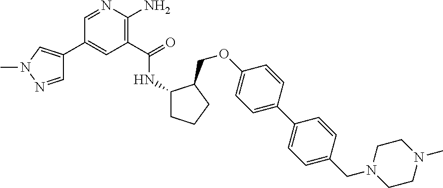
C1(C2=CN(C)N=C2)=CC(C(=O)NC2CCCC2COC2=CC=C(C3=CC=C(CN4CCN(C)CC4)C=C3)C=C2)=C(N)N=C1
